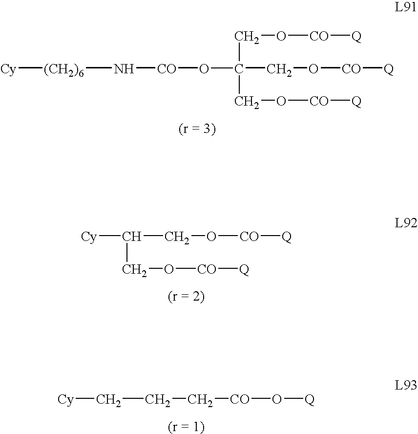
O(C(CO[CO][Q])(CO[CO][Q])CO[CO][Q])[CO]N[(CH2)6][Cy].C(CO[CO][Q])([Cy])CO[CO][Q].C(CC[CO]O[Q])[Cy]
